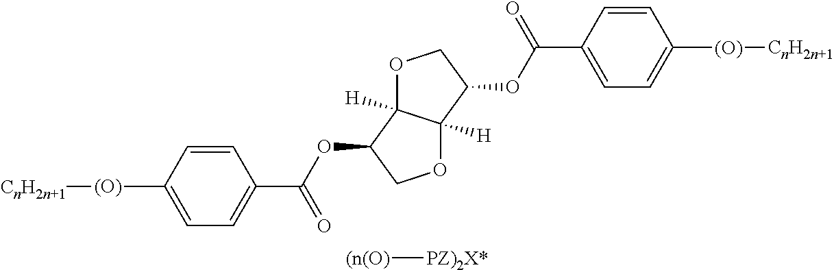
C1=CC([(O)][CnH2n+1])=CC=C1C(OC1C2([H])C([H])(OC1)C(OC(C1=CC=C([(O)][CnH2n+1])C=C1)=O)CO2)=O.[(n(O)][PZ)2X*]
